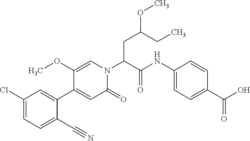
C1(C#N)=CC=C(Cl)C=C1C1=CC(=O)N(C(C(NC2=CC=C(C(O)=O)C=C2)=O)CC(OC)CC)C=C1OC
